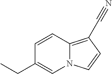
N12C(=C(C#N)C=C1)C=CC(CC)=C2
